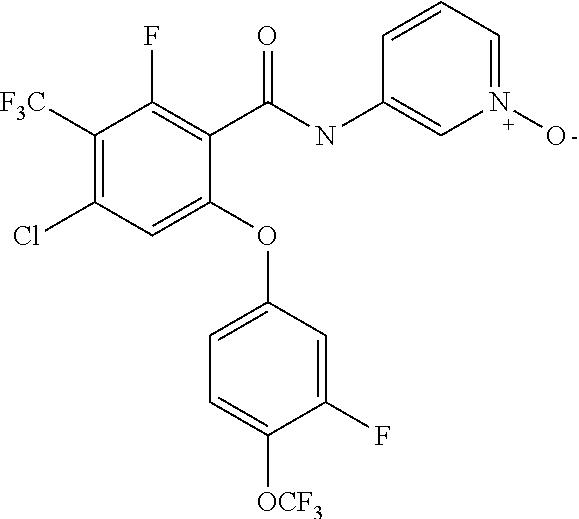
C1(C(NC2=CN(O)=CC=C2)=O)=C(F)C([F3C])=C(Cl)C=C1OC1=CC=C([OCF3])C(F)=C1
